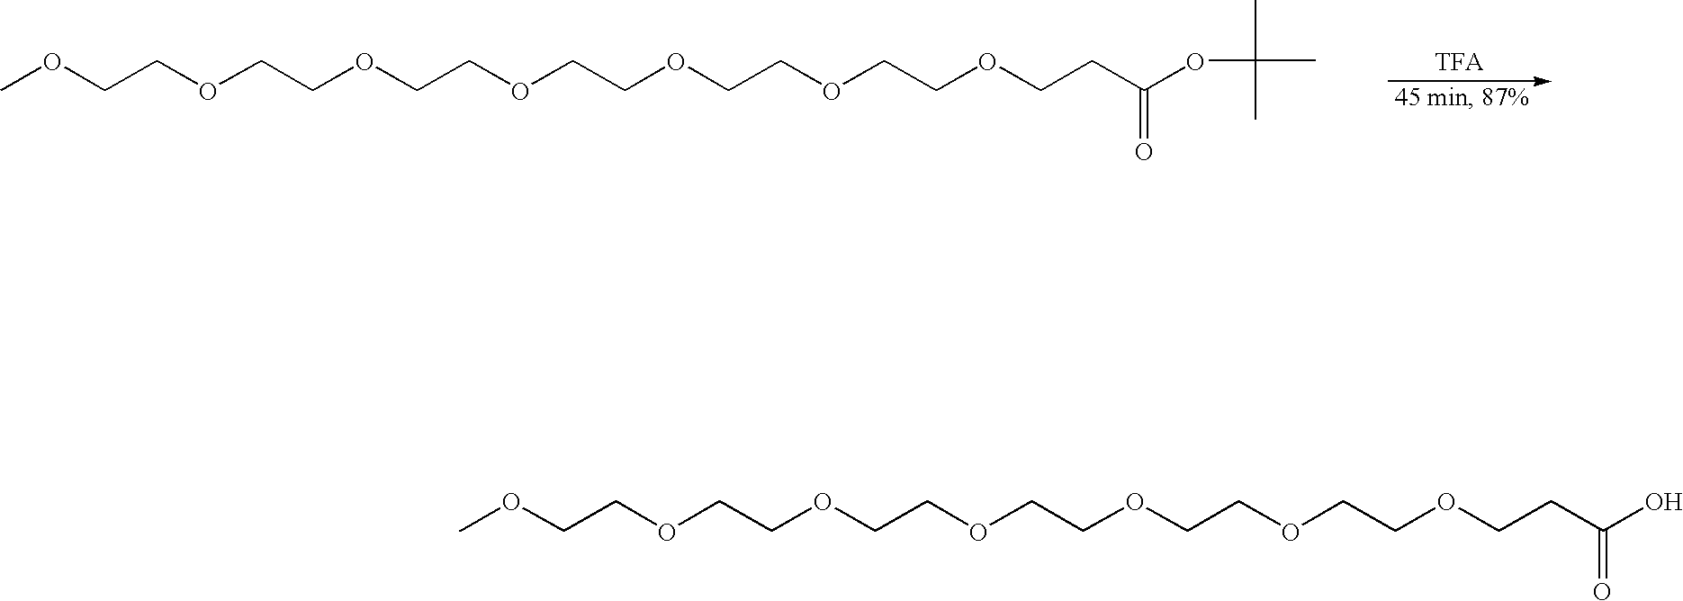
[TFA].COCCOCCOCCOCCOCCOCCOCCC(=O)OC(C)(C)C.COCCOCCOCCOCCOCCOCCOCCC(=O)O
